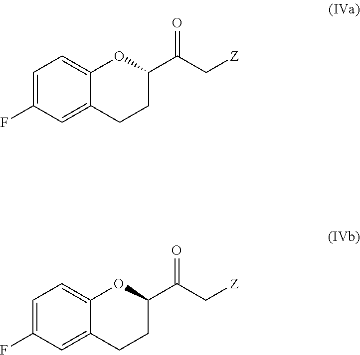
C1=C(F)C=C2C(=C1)OC(C(C[Z])=O)CC2.C1=C(F)C=C2C(=C1)OC(C(C[Z])=O)CC2
